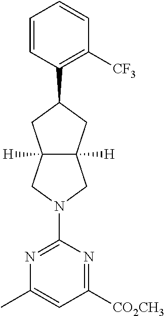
C1=CC(C2CC3([H])C([H])(CN(C4=NC(C)=CC([CO2CH3])=N4)C3)C2)=C([CF3])C=C1
